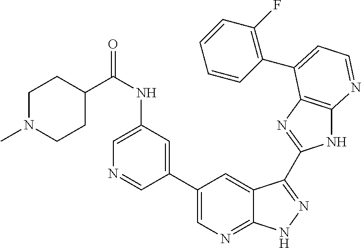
C1(C2=CN=C3C(=C2)C(C2=NC4=C(N2)N=CC=C4C2=C(F)C=CC=C2)=NN3)=CC(NC(=O)C2CCN(C)CC2)=CN=C1
